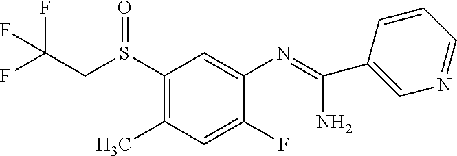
S(C1=C(C)C=C(F)C(N=C(N)C2=CN=CC=C2)=C1)(CC(F)(F)F)=O
